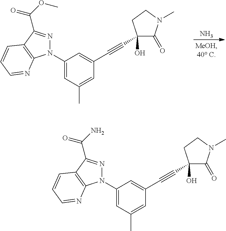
N.C1(N2N=C(C(OC)=O)C3=C2N=CC=C3)=CC(C)=CC(C#CC2(O)C(=O)N(C)CC2)=C1.C1(N2N=C(C(N)=O)C3=C2N=CC=C3)=CC(C)=CC(C#CC2(O)C(=O)N(C)CC2)=C1
